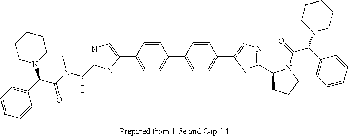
N1=C(C(N(C(C(C2=CC=CC=C2)N2CCCCC2)=O)C)C)NC(C2=CC=C(C3=CC=C(C4=CN=C(C5CCCN5C(=O)C(C5=CC=CC=C5)N5CCCCC5)N4)C=C3)C=C2)=C1
